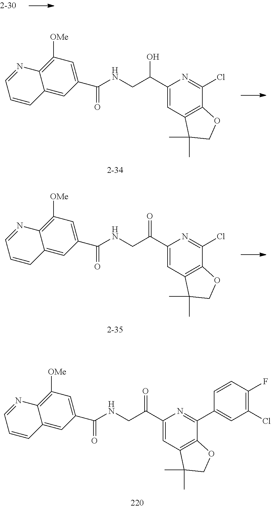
O=C(C1=CC([OMe])=C2C(=C1)C=CC=N2)NCC(C1=CC2=C(C(Cl)=N1)OCC2(C)C)O.O=C(C1=CC([OMe])=C2C(=C1)C=CC=N2)NCC(C1=CC2=C(C(Cl)=N1)OCC2(C)C)=O.O=C(C1=CC([OMe])=C2C(=C1)C=CC=N2)NCC(C1=CC2=C(C(C3=CC(Cl)=C(F)C=C3)=N1)OCC2(C)C)=O
